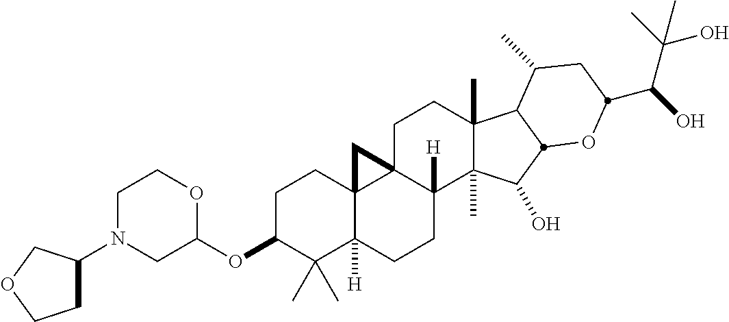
C1C(OC2OCCN(C3CCOC3)C2)C(C)(C)C2([H])C3(C1)C1(C([H])(CC2)C2(C)C(C)(CC1)C1C(C)CC(C(C(C)(O)C)O)OC1C2O)C3
